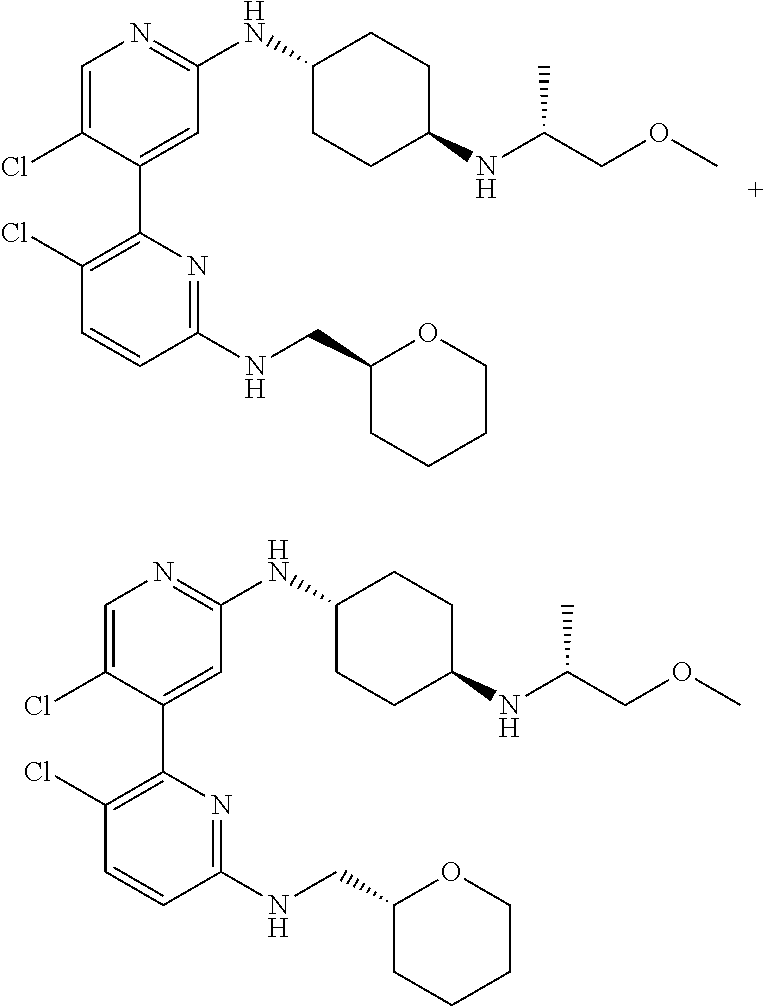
C1=C(Cl)C(C2=C(Cl)C=CC(NCC3CCCCO3)=N2)=CC(NC2CCC(NC(COC)C)CC2)=N1.C1=C(Cl)C(C2=C(Cl)C=CC(NCC3CCCCO3)=N2)=CC(NC2CCC(NC(COC)C)CC2)=N1
